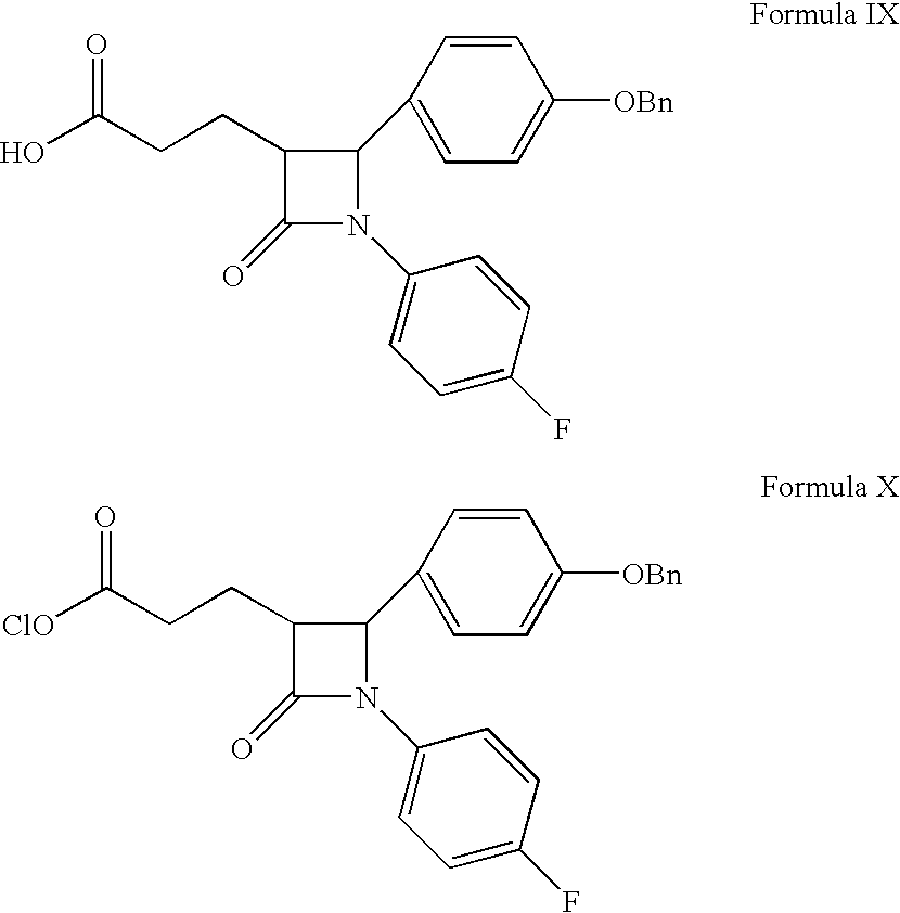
C1(CCC(O)=O)C(=O)N(C2=CC=C(F)C=C2)C1C1=CC=C([OBn])C=C1.C1(CCC([ClO])=O)C(=O)N(C2=CC=C(F)C=C2)C1C1=CC=C([OBn])C=C1
